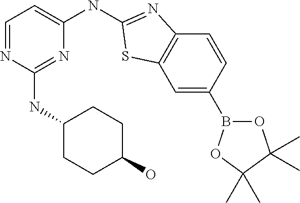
N1=CC=C(NC2=NC3=C(C=C(B4OC(C)(C)C(C)(C)O4)C=C3)S2)N=C1NC1CCC(O)CC1
